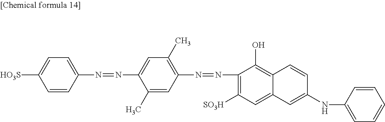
C1=C([HO3S])C=CC(N=NC2=CC(C)=C(N=NC3=C([SO3H])C=C4C(=C3O)C=CC(NC3=CC=CC=C3)=C4)C=C2C)=C1
